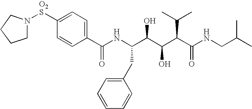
C1N([O2S]C2=CC=C(C(NC(C(C(C(C(NCC(C)C)=O)C(C)C)O)O)CC3=CC=CC=C3)=O)C=C2)CCC1
